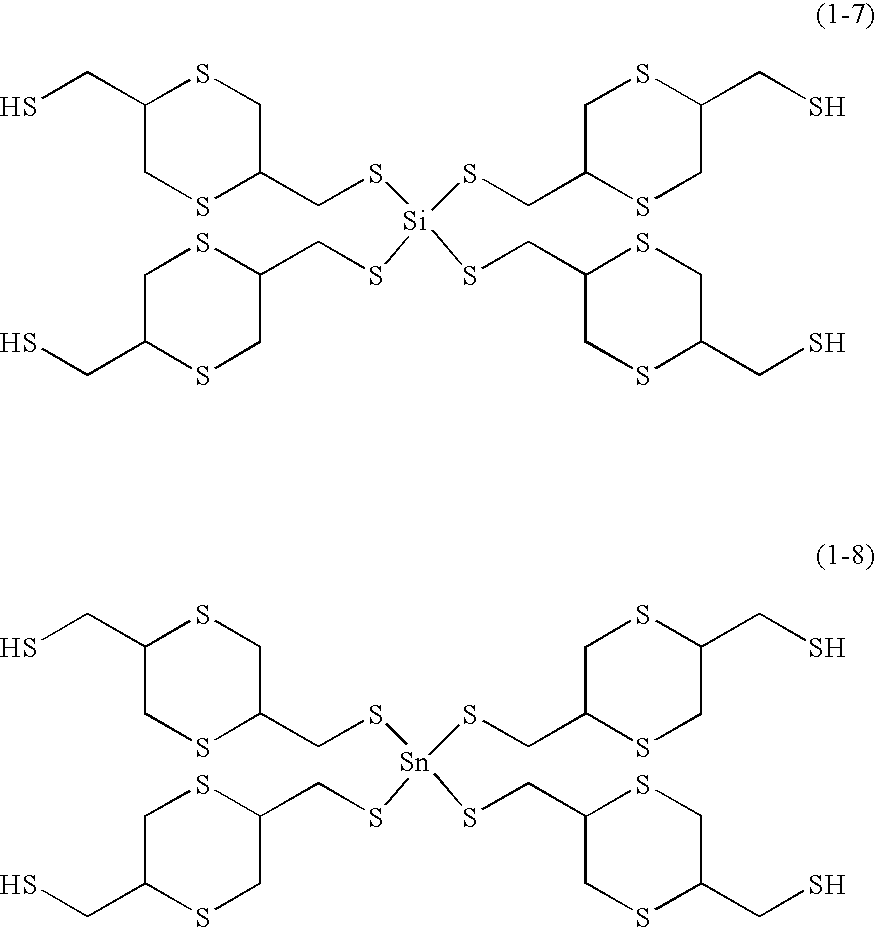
C1(CS)CSC(CS[Si](SCC2CSC(CS)CS2)(SCC2SCC(CS)SC2)SCC2SCC(CS)SC2)CS1.C1(CS)CSC(CS[Sn](SCC2CSC(CS)CS2)(SCC2SCC(CS)SC2)SCC2SCC(CS)SC2)CS1
